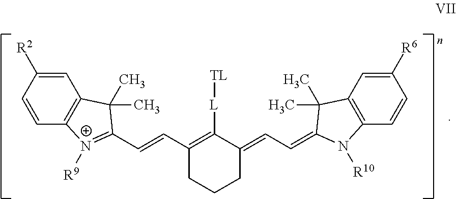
C1=C([R2])C=CC2=C1C(C)(C)C(C=CC1=C([L][TL])C(=CC=C3N([R10])C4=C(C=C([R6])C=C4)C3(C)C)CCC1)=[N+]2[R9]
